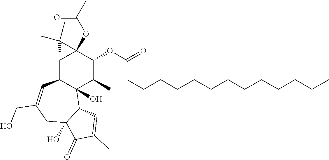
C12C3C(O)(C(C)C(OC(CCCCCCCCCCCCC)=O)C1(OC(C)=O)C2(C)C)C1C(O)(CC(CO)=C3)C(=O)C(C)=C1
